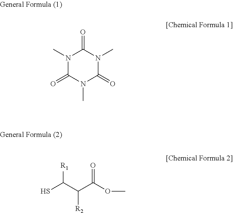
N1(C)C(=O)N(C)C(=O)N(C)C1=O.[R1]C(C(C(OC)=O)[R2])S
